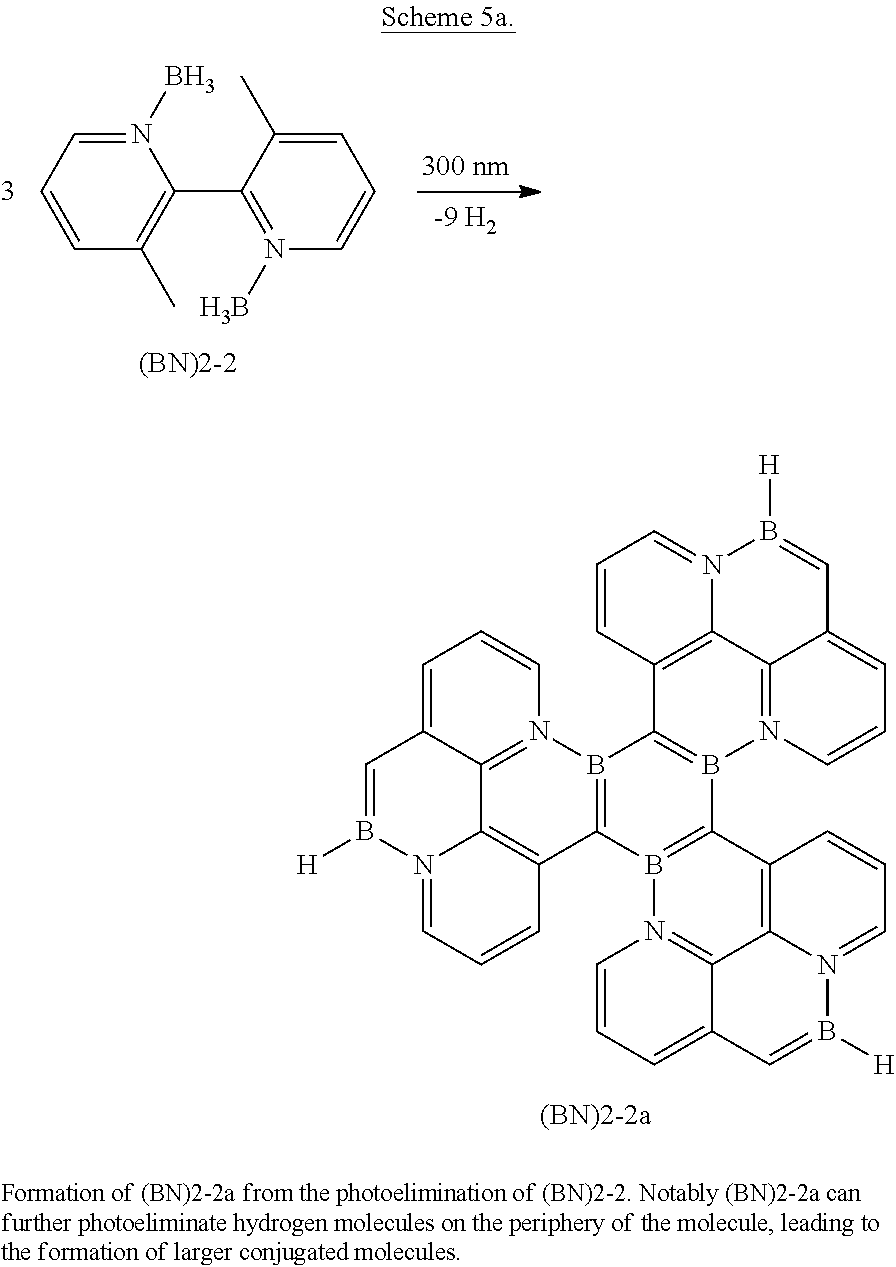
N1(B)=CC=CC(C)=C1C1=N(B)C=CC=C1C.[(BN)2-2].B12=C(B3=C(B4=C1C1=C5C6=N4C=CC=C6C=B([H])N5=CC=C1)C1=C4C5=N3C=CC=C5C=B([H])N4=CC=C1)C1=C3C4=N2C=CC=C4C=B([H])N3=CC=C1
